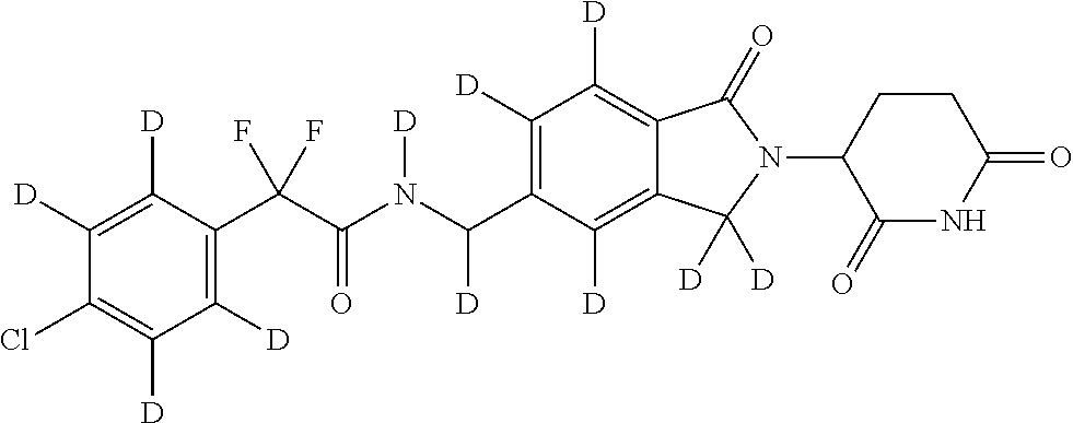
C1([D])=C([D])C(C(C(N(C(C2=C([D])C([D])=C3C(=C2[D])C([D])([D])N(C2C(=O)NC(=O)CC2)C3=O)[D])[D])=O)(F)F)=C([D])C([D])=C1Cl
